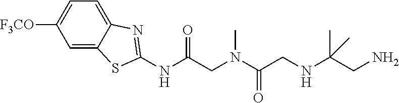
C1=C2C(=CC=C1[F3CO])N=C(NC(CN(C(CNC(CN)(C)C)=O)C)=O)S2
